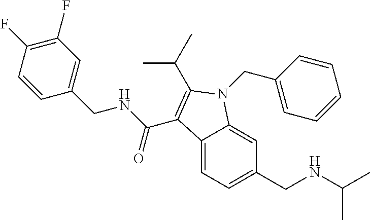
C12=CC=C(CNC(C)C)C=C1N(CC1=CC=CC=C1)C(C(C)C)=C2C(NCC1=CC(F)=C(F)C=C1)=O
